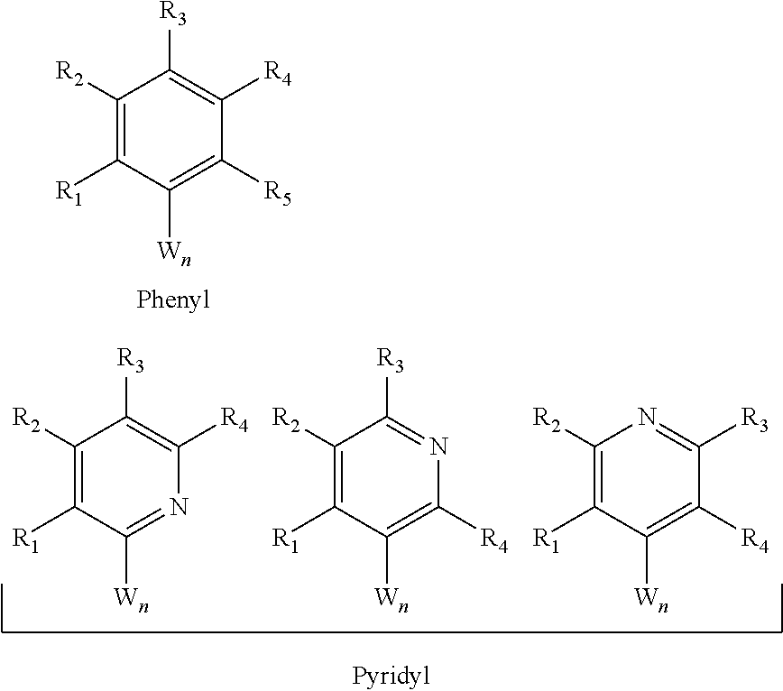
C1([R2])=C([R1])C([Wn])=C([R5])C([R4])=C1[R3].C1([R2])=C([R1])C([Wn])=NC([R4])=C1[R3].C1([R2])=C([R1])C([Wn])=C([R4])N=C1[R3].C1([R2])=C([R1])C([Wn])=C([R4])C([R3])=N1
